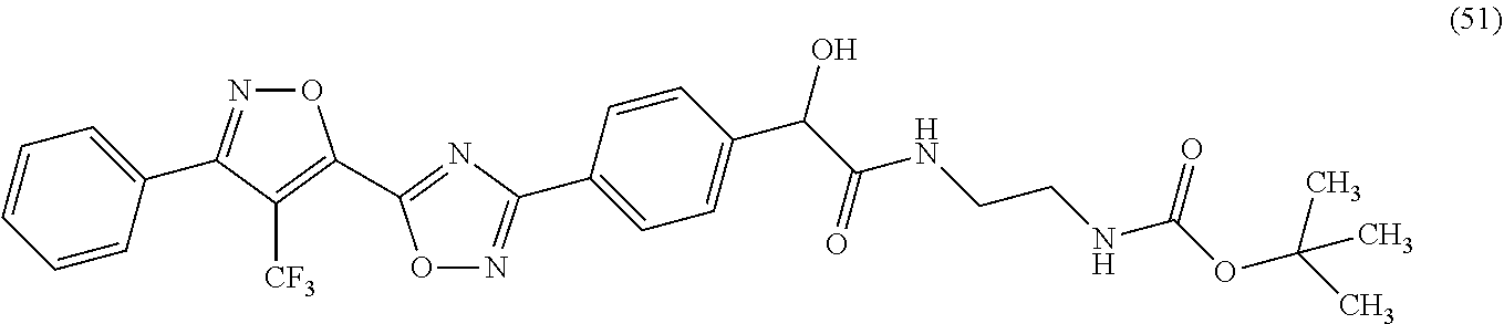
C1=CC=CC(C2=NOC(C3=NC(C4=CC=C(C(C(NCCNC(OC(C)(C)C)=O)=O)O)C=C4)=NO3)=C2[CF3])=C1
